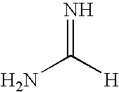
NC([H])=N
